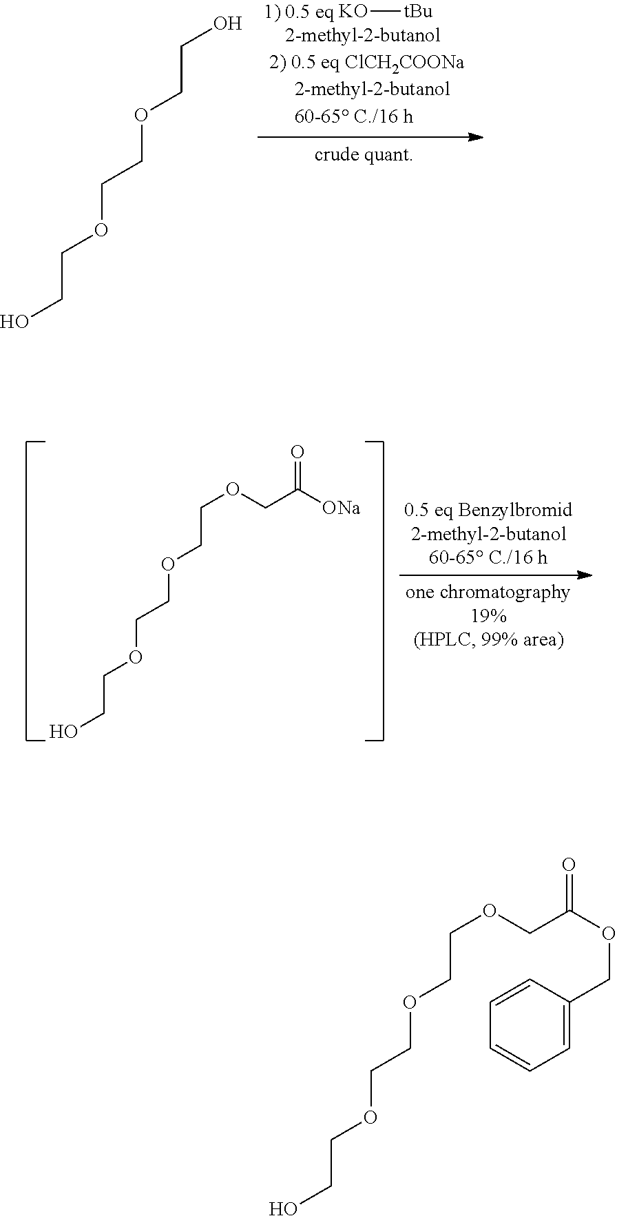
OCCOCCOCCO.[KO][tBu].OCCOCCOCCOCC([ONa])=O.OCCOCCOCCOCC(OCC1=CC=CC=C1)=O
